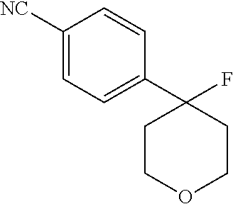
C1([NC])=CC=C(C2(F)CCOCC2)C=C1
